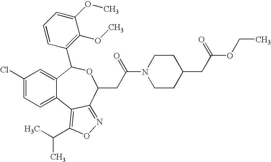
C1(Cl)=CC=C2C(=C1)C(C1=C(OC)C(OC)=CC=C1)OC(CC(N1CCC(CC(=O)OCC)CC1)=O)C1=NOC(C(C)C)=C21
